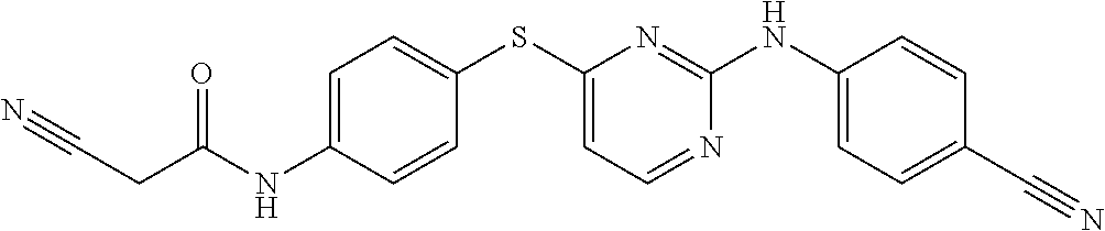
C1=CC(NC2=NC(SC3=CC=C(NC(CC#N)=O)C=C3)=CC=N2)=CC=C1C#N
